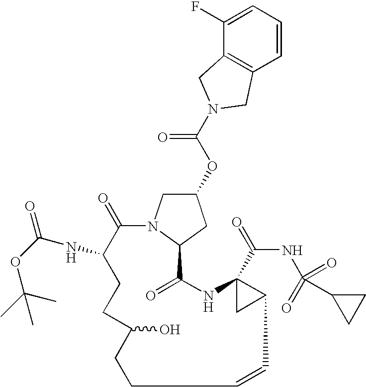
C1(=O)C(NC(=O)OC(C)(C)C)CCC(O)CCC=CC2C(C(=O)NC(=O)(=O)C3CC3)(NC(=O)C3N1CC(OC(N1CC4=C(C=CC=C4F)C1)=O)C3)C2
